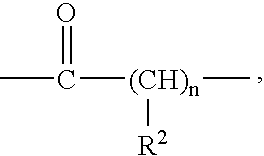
C([(CH)n](C)[R2])(C)=O
